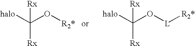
C(O[R2*])([halo])([Rx])[Rx].C(O[L][R2*])([halo])([Rx])[Rx]
